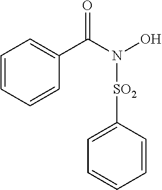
C1=CC=CC(C(N(O)[SO2]C2=CC=CC=C2)=O)=C1
